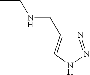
CCNCC1=CNN=N1
